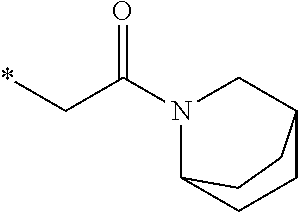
*CC(N1CC2CCC1CC2)=O
